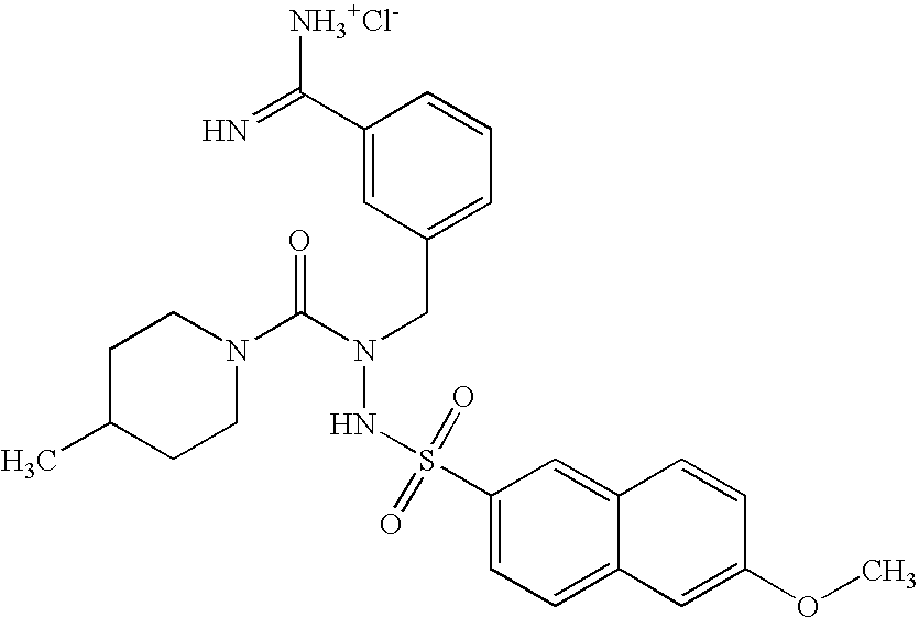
C1C(C)CCN(C(N(CC2=CC=CC(C(=N)[NH3+Cl-])=C2)NS(=O)(=O)C2=CC=C3C(=C2)C=CC(OC)=C3)=O)C1
